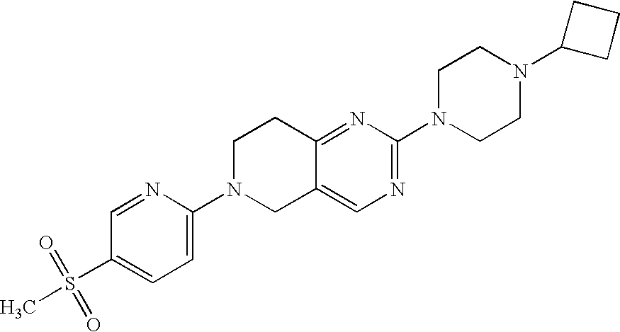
C1=NC(N2CC3=CN=C(N4CCN(C5CCC5)CC4)N=C3CC2)=CC=C1S(=O)(C)=O
